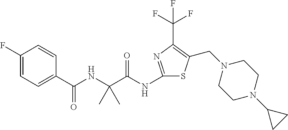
C1(NC(C(NC(C2=CC=C(F)C=C2)=O)(C)C)=O)=NC(C(F)(F)F)=C(CN2CCN(C3CC3)CC2)S1
